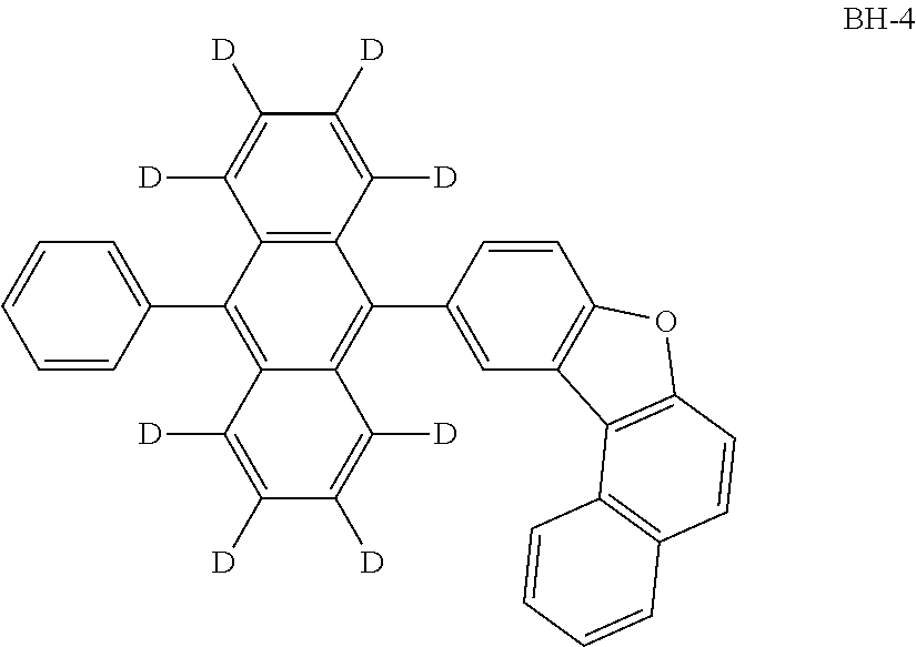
C12=C(C([D])=C([D])C([D])=C1[D])C(C1=CC3=C(C=C1)OC1=C3C3=C(C=C1)C=CC=C3)=C1C(=C2C2=CC=CC=C2)C([D])=C([D])C([D])=C1[D]
